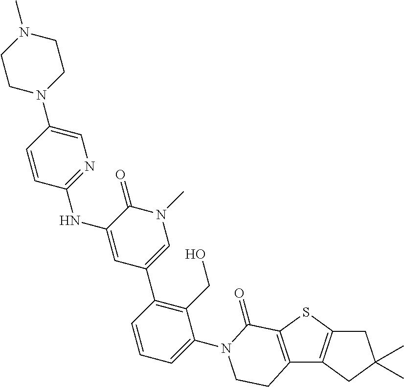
C1=CC(NC2=CC(C3=C(CO)C(N4C(=O)C5=C(C6=C(S5)CC(C)(C)C6)CC4)=CC=C3)=CN(C)C2=O)=NC=C1N1CCN(C)CC1
